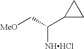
[NHHCl]C(C[MeO])C1CC1
